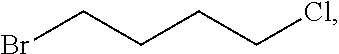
BrCCCCCl
